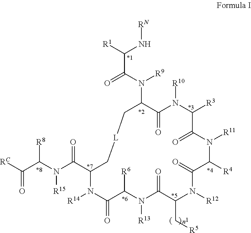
[RC]C(C(N(C(C1C[L]CC(N(C(=O)C(N[RN])[R1])[R9])C(=O)N([R10])C([R3])C(=O)N([R11])C([R4])C(=O)N([R12])C(C[R5])C(=O)N([R13])C([R6])C(=O)N1[R14])=O)[R15])[R8])=O
